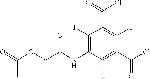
C(C)(OCC(=O)NC1=C(I)C(C(=O)Cl)=C(I)C(C(Cl)=O)=C1I)=O
